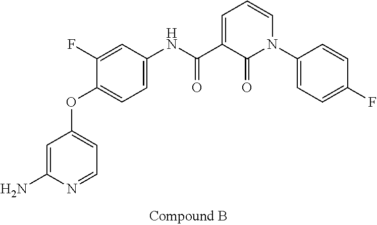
C1=C(N)N=CC=C1OC1=CC=C(NC(C2=CC=CN(C3=CC=C(F)C=C3)C2=O)=O)C=C1F
